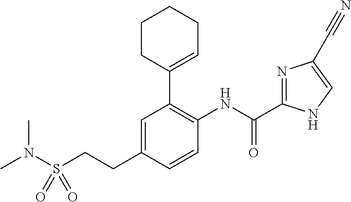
N(C)(S(CCC1=CC(C2=CCCCC2)=C(NC(=O)C2=NC(C#N)=CN2)C=C1)(=O)=O)C
